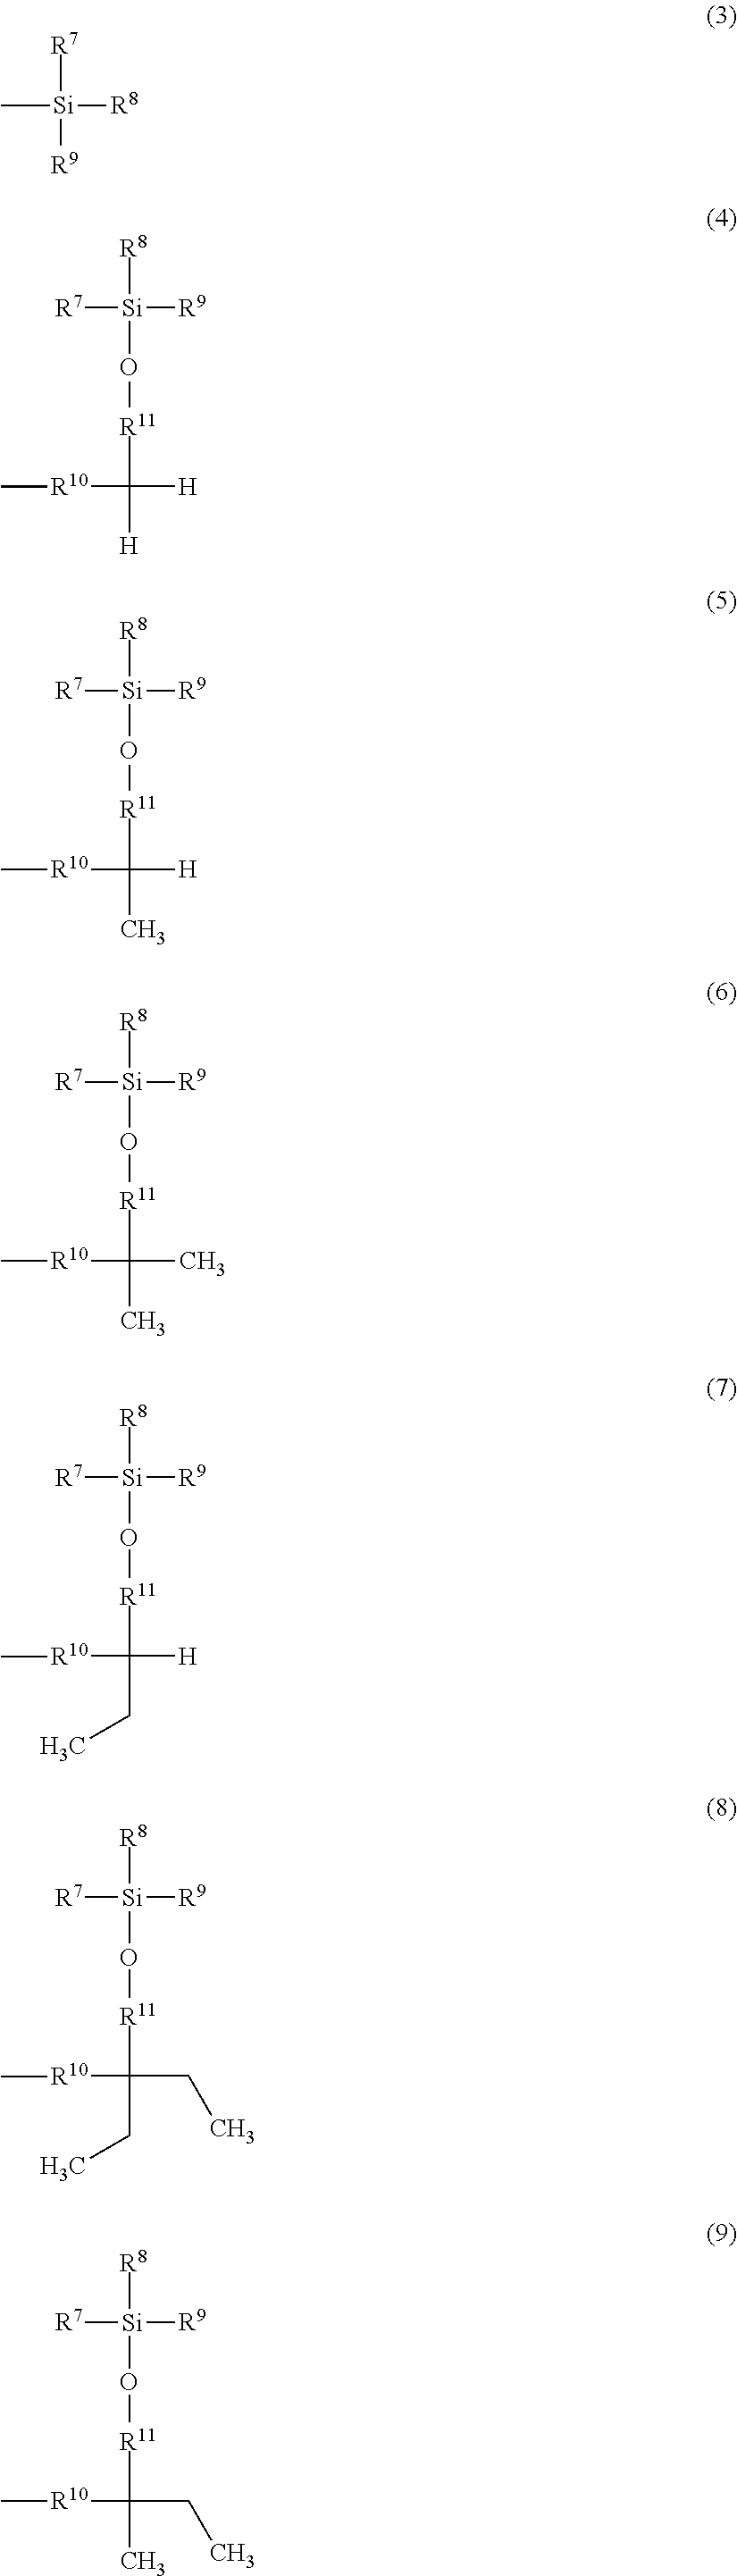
[R7][Si]([R9])([R8])C.[R8][Si](O[R11]C([H])([H])[R10]C)([R9])[R7].[R8][Si](O[R11]C(C)([H])[R10]C)([R9])[R7].[R8][Si](O[R11]C(C)(C)[R10]C)([R9])[R7].[R8][Si](O[R11]C(CC)([H])[R10]C)([R9])[R7].[R8][Si](O[R11]C(CC)(CC)[R10]C)([R9])[R7].[R8][Si](O[R11]C(C)(CC)[R10]C)([R9])[R7]
